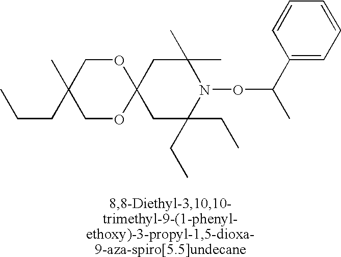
C12(CC(C)(C)N(OC(C)C3=CC=CC=C3)C(CC)(CC)C1)OCC(C)(CCC)CO2
